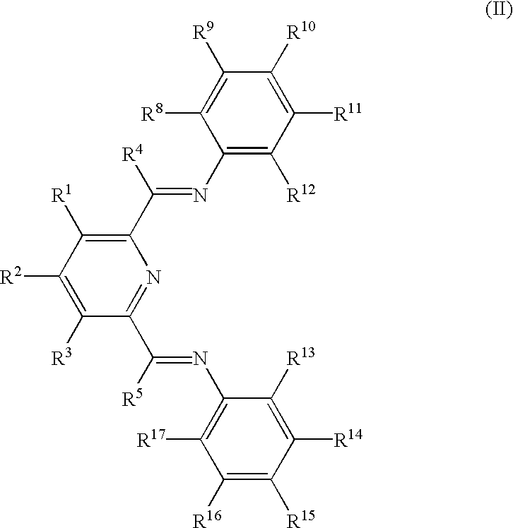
C1([R2])=C([R3])C(C(=NC2=C([R17])C([R16])=C([R15])C([R14])=C2[R13])[R5])=NC(C(=NC2=C([R12])C([R11])=C([R10])C([R9])=C2[R8])[R4])=C1[R1]
